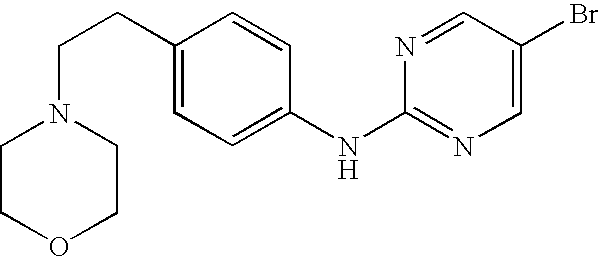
N1=CC(Br)=CN=C1NC1=CC=C(CCN2CCOCC2)C=C1
